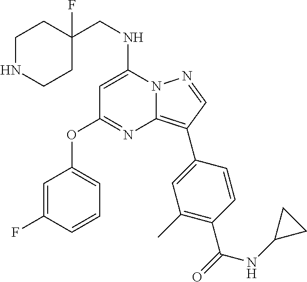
N12C(=C(C3=CC(C)=C(C(=O)NC4CC4)C=C3)C=N1)N=C(OC1=CC=CC(F)=C1)C=C2NCC1(F)CCNCC1
